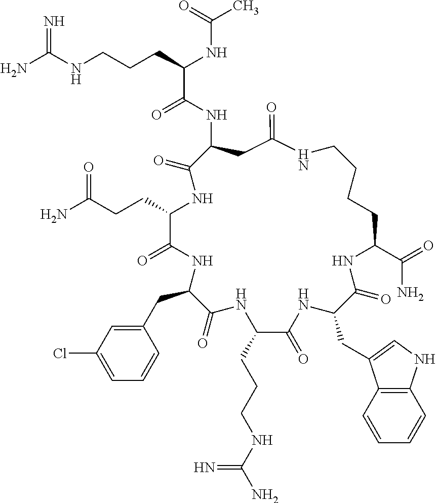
NC(NCCCC(NC(C)=O)C(=O)NC1CC(=O)NCCCCC(C(=O)N)NC(=O)C(CC2=CNC3=C2C=CC=C3)NC(=O)C(CCCNC(N)=N)NC(=O)C(CC2=CC(Cl)=CC=C2)NC(=O)C(CCC(=O)N)NC1=O)=N
